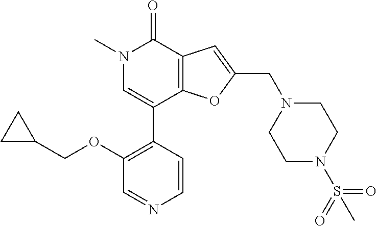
N1(C)C=C(C2=C(OCC3CC3)C=NC=C2)C2=C(C1=O)C=C(CN1CCN(S(C)(=O)=O)CC1)O2
